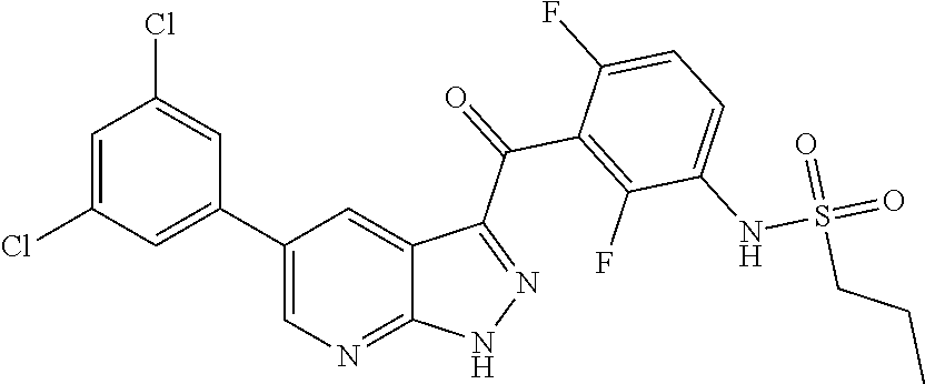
C1=C(Cl)C=C(C2=CN=C3C(=C2)C(C(=O)C2=C(F)C(NS(=O)(=O)CCC)=CC=C2F)=NN3)C=C1Cl
